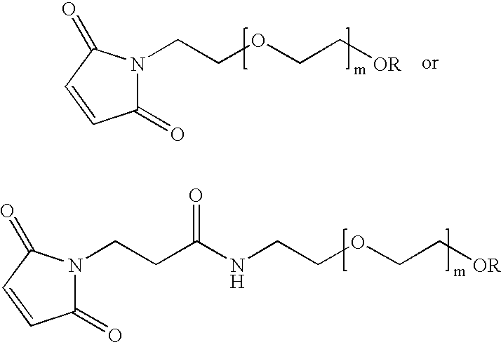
C1(=O)N(CCC(NCCOCC[OR])=O)C(=O)C=C1.C1(=O)N(CCOCC[OR])C(=O)C=C1
